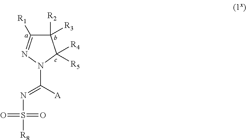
C1([R2])([R3])C([R1])=NN(C([A])=NS([R8])(=O)=O)C1([R4])[R5]
